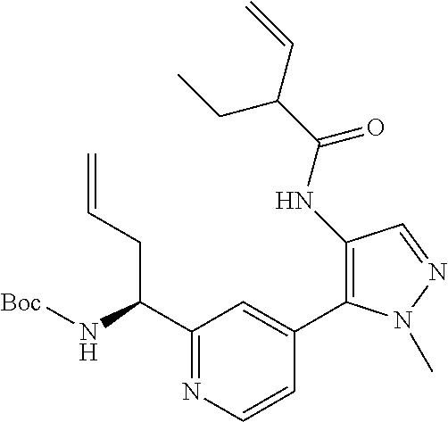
C=CCC(C1=NC=CC(C2=C(NC(C(CC)C=C)=O)C=NN2C)=C1)N[Boc]
